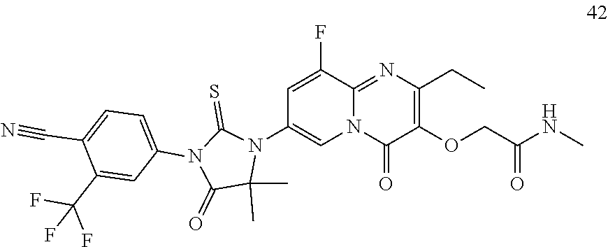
C1(C(F)(F)F)=CC(N2C(=O)C(C)(C)N(C3=CN4C(=NC(CC)=C(OCC(NC)=O)C4=O)C(F)=C3)C2=S)=CC=C1C#N
